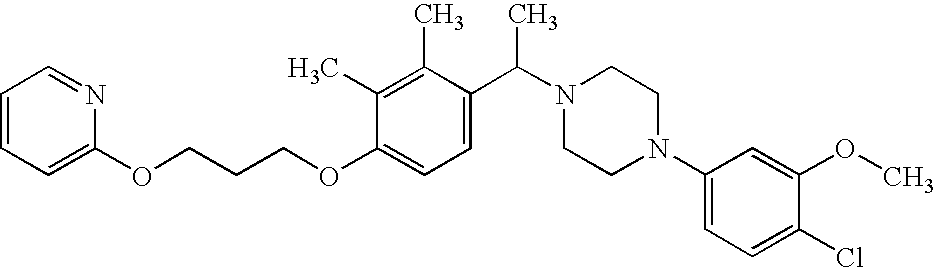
O(CCCOC1=CC=C(C(N2CCN(C3=CC=C(Cl)C(OC)=C3)CC2)C)C(C)=C1C)C1=CC=CC=N1
